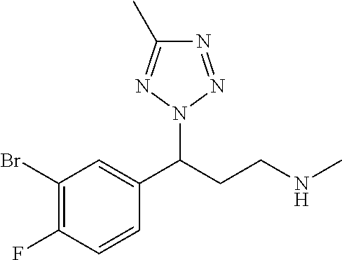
C(CCNC)(N1N=NC(C)=N1)C1=CC(Br)=C(F)C=C1
